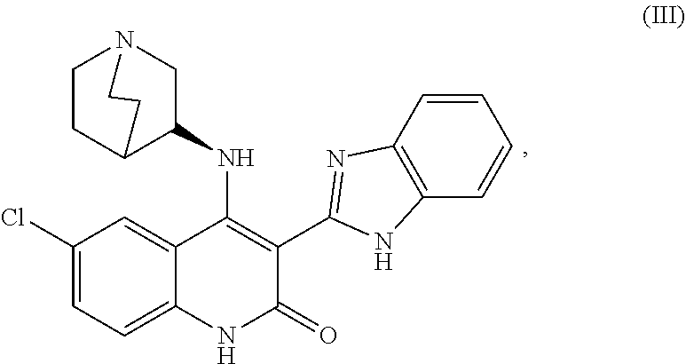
C1(Cl)=CC=C2C(=C1)C(NC1CN3CCC1CC3)=C(C1=NC3=C(N1)C=CC=C3)C(=O)N2
